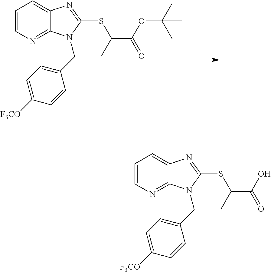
C1=CN=C2C(=C1)N=C(SC(C(=O)OC(C)(C)C)C)N2CC1=CC=C([F3CO])C=C1.C1=CN=C2C(=C1)N=C(SC(C(=O)O)C)N2CC1=CC=C([F3CO])C=C1
